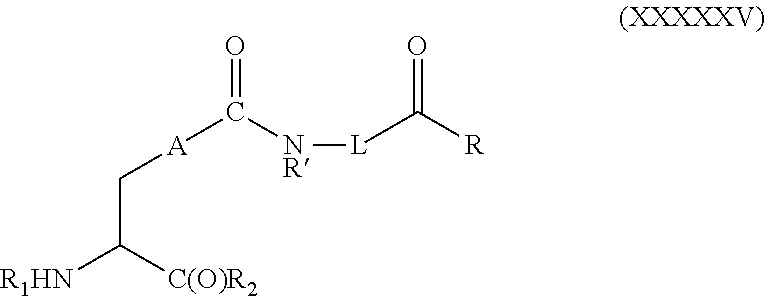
C([NR][L]C([R])=O)(=O)[A]CC([C(O)R2])[R1HN]
